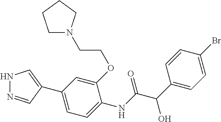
C(COC1=CC(C2=CNN=C2)=CC=C1NC(C(C1=CC=C(Br)C=C1)O)=O)N1CCCC1
